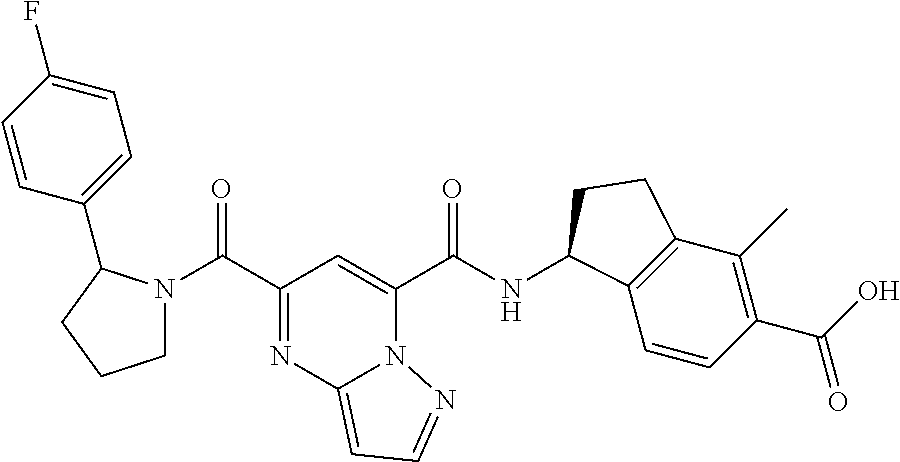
C(C1=NC2=CC=NN2C(C(NC2C3=C(C(C)=C(C(O)=O)C=C3)CC2)=O)=C1)(=O)N1CCCC1C1=CC=C(F)C=C1
